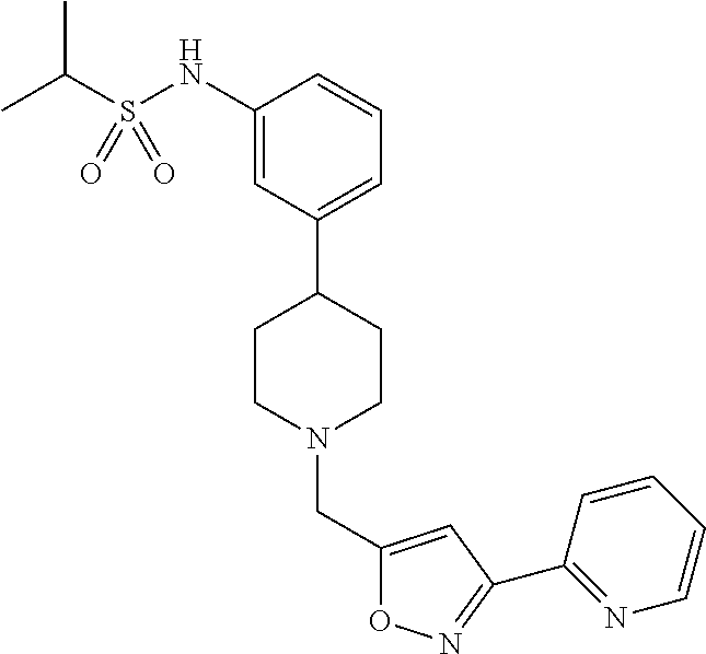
C1(NS(C(C)C)(=O)=O)=CC(C2CCN(CC3=CC(C4=NC=CC=C4)=NO3)CC2)=CC=C1
